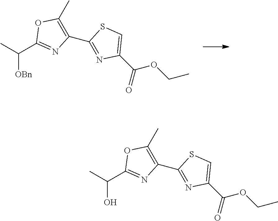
[OBn]C(C1=NC(C2=NC(C(=O)OCC)=CS2)=C(C)O1)C.OC(C1=NC(C2=NC(C(=O)OCC)=CS2)=C(C)O1)C
